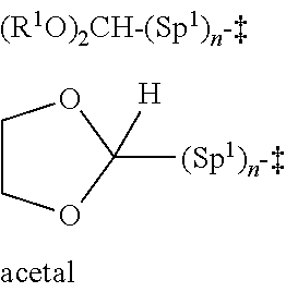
C1COC([H])([(Sp1)n-])O1
